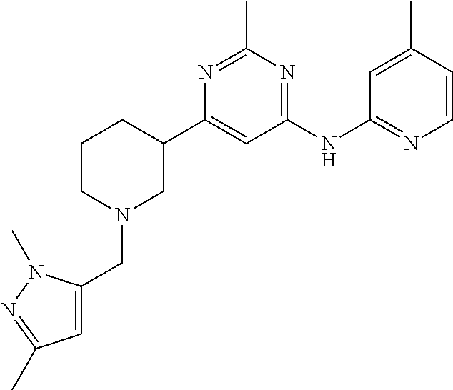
N1(CC2=CC(C)=NN2C)CC(C2=CC(NC3=NC=CC(C)=C3)=NC(C)=N2)CCC1
